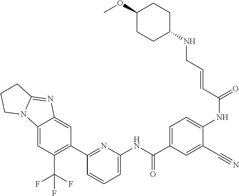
C12=CC(C(F)(F)F)=C(C3=NC(NC(C4=CC=C(NC(=O)C=CCNC5CCC(OC)CC5)C(C#N)=C4)=O)=CC=C3)C=C1N=C1N2CCC1
